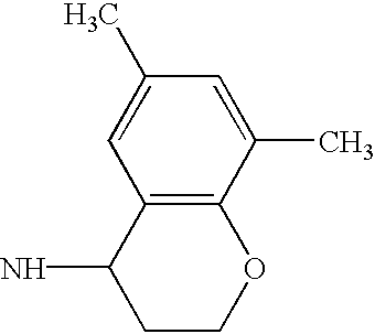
C12=C(C(C)=CC(C)=C1)OCCC2N
